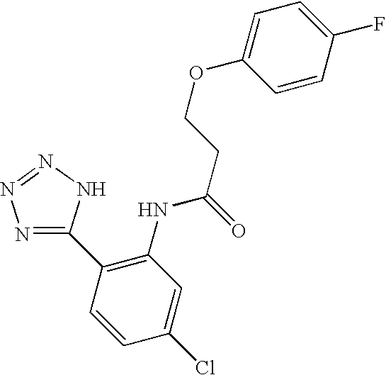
C1(C2=C(NC(CCOC3=CC=C(F)C=C3)=O)C=C(Cl)C=C2)=NN=NN1
